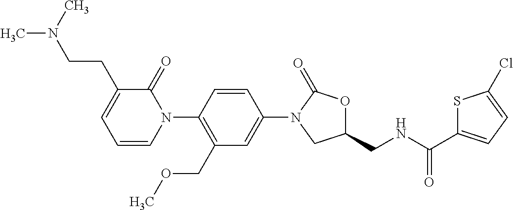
C1=C(N2CC(CNC(C3=CC=C(Cl)S3)=O)OC2=O)C=CC(N2C(=O)C(CCN(C)C)=CC=C2)=C1COC
